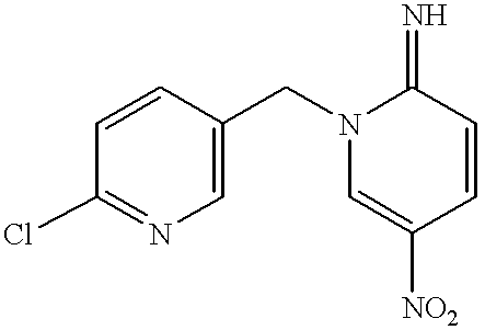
C1=CC(CN2C=C([NO2])C=CC2=N)=CN=C1Cl
